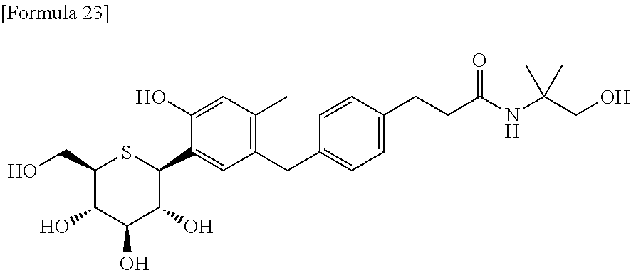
C1(CO)C(O)C(O)C(O)C(C2=CC(CC3=CC=C(CCC(NC(CO)(C)C)=O)C=C3)=C(C)C=C2O)S1
